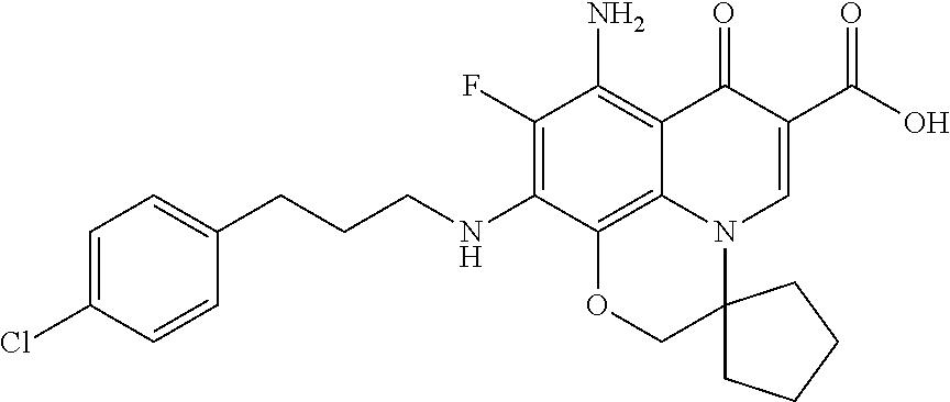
C(CCNC1=C(F)C(N)=C2C3=C1OCC1(N3C=C(C(=O)O)C2=O)CCCC1)C1=CC=C(Cl)C=C1
